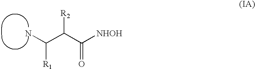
NC(C(C([NHOH])=O)[R2])[R1]
